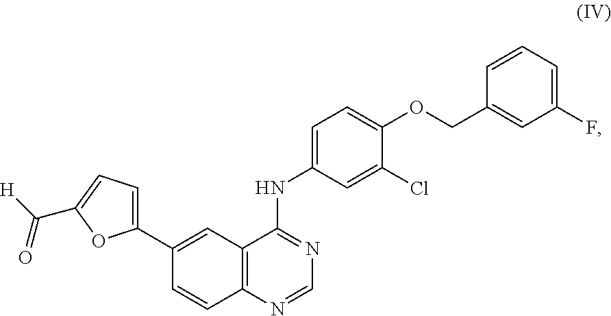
C12=C(N=CN=C1NC1=CC=C(OCC3=CC(F)=CC=C3)C(Cl)=C1)C=CC(C1=CC=C(C([H])=O)O1)=C2
